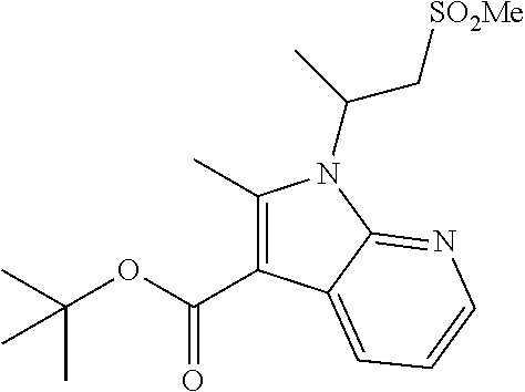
C1(C)=C(C(OC(C)(C)C)=O)C2=CC=CN=C2N1C(C)C[SO2Me]
